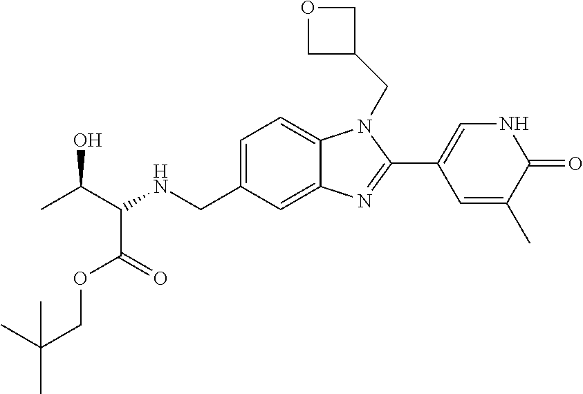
C1=C(CNC(C(C)O)C(=O)OCC(C)(C)C)C=C2C(=C1)N(CC1COC1)C(C1=CNC(=O)C(C)=C1)=N2
